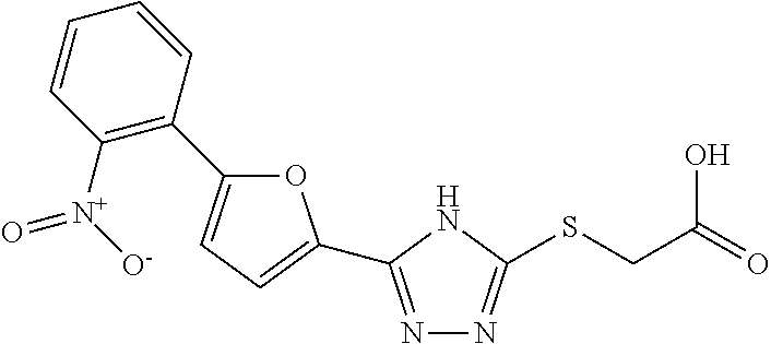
N1=C(SCC(=O)O)NC(C2=CC=C(C3=C([N+](=O)[O-])C=CC=C3)O2)=N1
